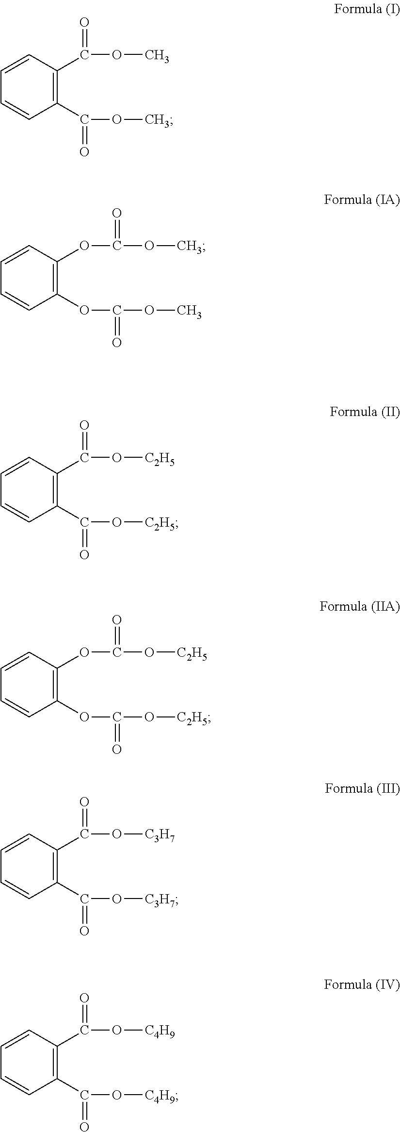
C1=CC(OC(OC)=O)=C(OC(OC)=O)C=C1.C1=CC(C(OC)=O)=C(C(OC)=O)C=C1.C1=CC(C(O[C2H5])=O)=C(C(O[C2H5])=O)C=C1.C1=CC(OC(O[C2H5])=O)=C(OC(O[C2H5])=O)C=C1.C1=CC(C(O[C3H7])=O)=C(C(O[C3H7])=O)C=C1.C1=CC(C(O[C4H9])=O)=C(C(O[C4H9])=O)C=C1
